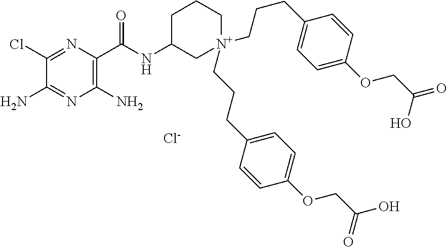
C1C(NC(C2=C(N)N=C(N)C(Cl)=N2)=O)C[N+](CCCC2=CC=C(OCC(O)=O)C=C2)(CCCC2=CC=C(OCC(O)=O)C=C2)CC1.[Cl-]
